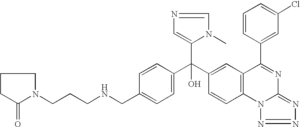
C1=C(CNCCCN2CCCC2=O)C=CC(C(C2=CC3=C(C=C2)N2C(=NN=N2)N=C3C2=CC(Cl)=CC=C2)(C2=CN=CN2C)O)=C1
